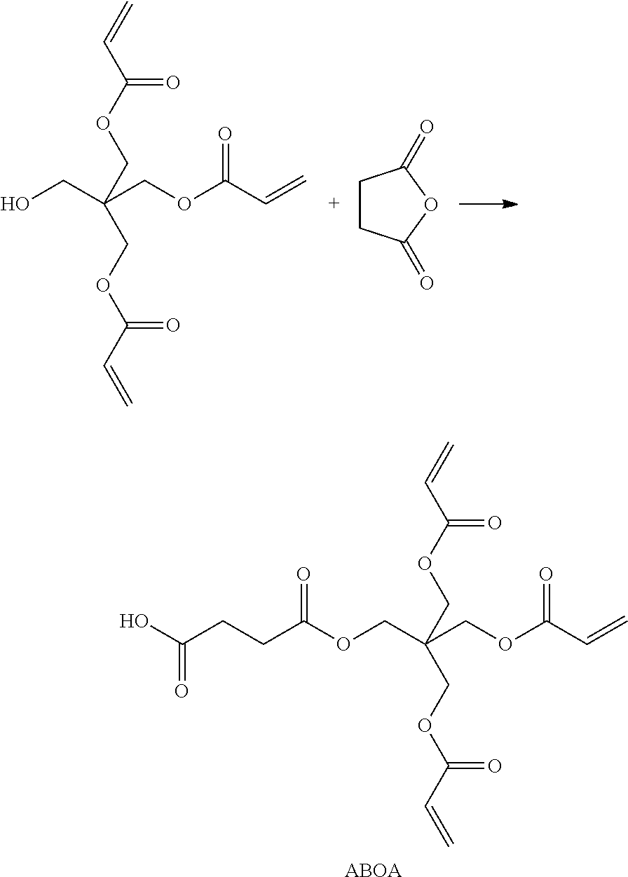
OCC(COC(C=C)=O)(COC(C=C)=O)COC(C=C)=O.C1CC(=O)OC1=O.O(CC(COC(C=C)=O)(COC(C=C)=O)COC(C=C)=O)C(CCC(O)=O)=O.[ABOA]
